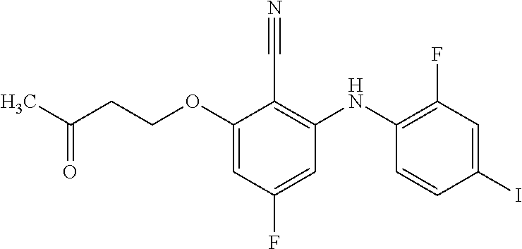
C(OC1=CC(F)=CC(NC2=C(F)C=C(I)C=C2)=C1C#N)CC(C)=O
